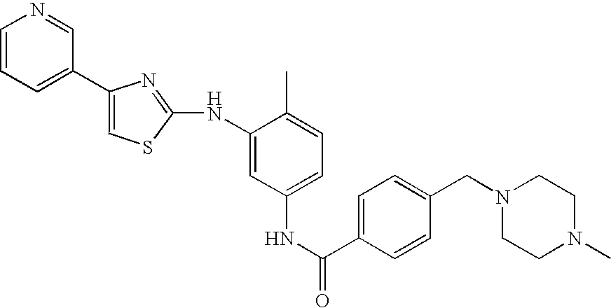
C1=CC=C(C2=CSC(NC3=CC(NC(=O)C4=CC=C(CN5CCN(C)CC5)C=C4)=CC=C3C)=N2)C=N1
